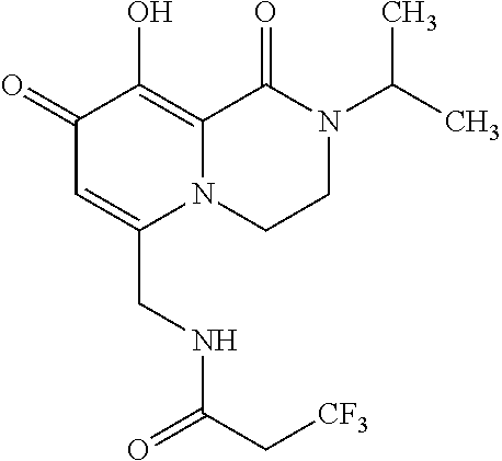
C1(=O)C=C(CNC(C[CF3])=O)N2C(=C1O)C(=O)N(C(C)C)CC2
